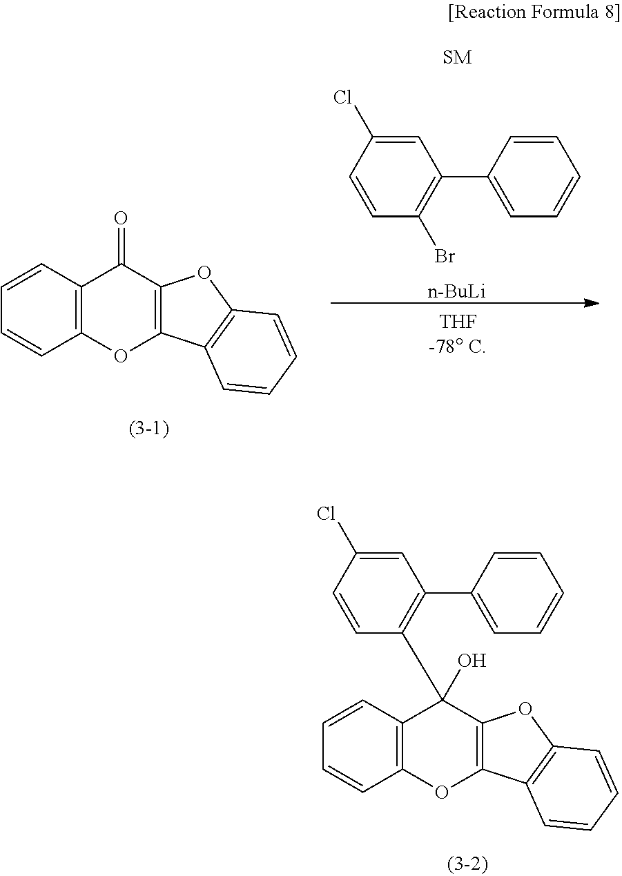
C12=C(C=CC=C1)C(=O)C1=C(O2)C2=C(O1)C=CC=C2.C1=C(Cl)C=CC(Br)=C1C1=CC=CC=C1.[n-BuLi].C1=C(Cl)C=CC(C2(O)C3=C(C=CC=C3)OC3=C2OC2=C3C=CC=C2)=C1C1=CC=CC=C1
